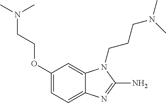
C1(OCCN(C)C)=CC=C2C(=C1)N(CCCN(C)C)C(N)=N2
